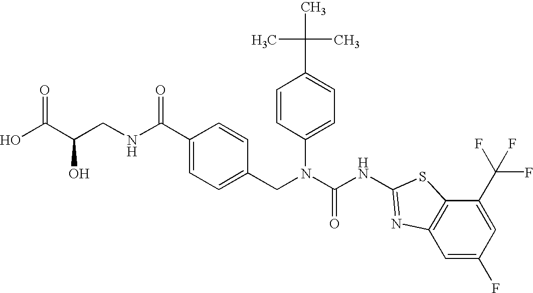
OC(C(CNC(C1=CC=C(CN(C(NC2=NC3=C(S2)C(C(F)(F)F)=CC(F)=C3)=O)C2=CC=C(C(C)(C)C)C=C2)C=C1)=O)O)=O
